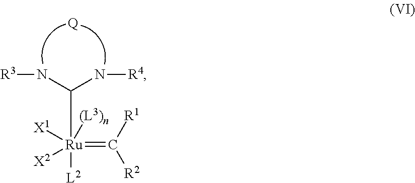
[R3]NC(N[R4])[Ru]([L2])([X1])([X2])(=C([R2])[R1])[(L3)n].[Q]
